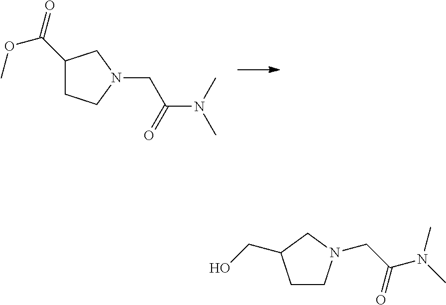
C1(C(=O)OC)CCN(CC(N(C)C)=O)C1.C1CN(CC(N(C)C)=O)CC1CO
